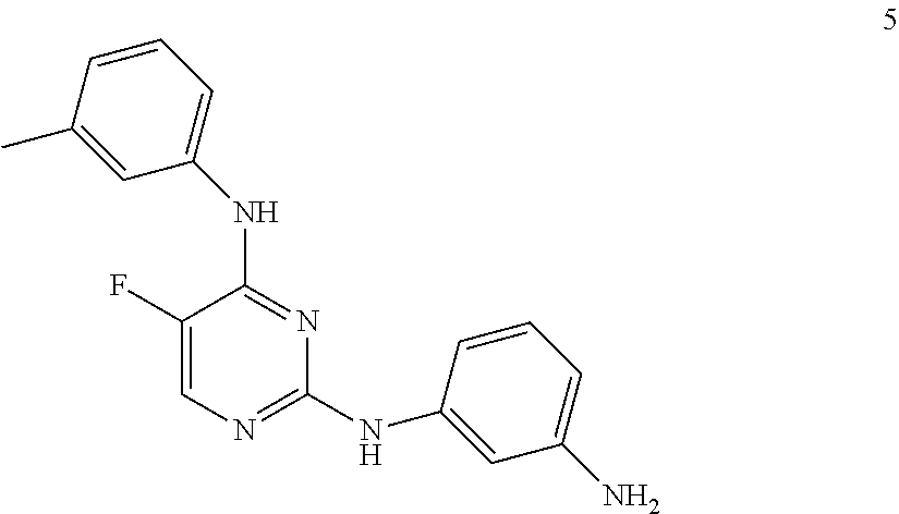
C1(F)=CN=C(NC2=CC(N)=CC=C2)N=C1NC1=CC=CC(C)=C1
